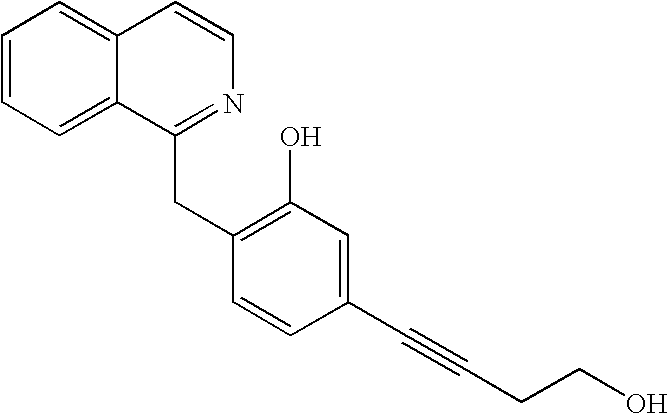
C1=CC=C2C(=C1)C=CN=C2CC1=C(O)C=C(C#CCCO)C=C1
